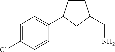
C1=C(Cl)C=CC(C2CCC(CN)C2)=C1
